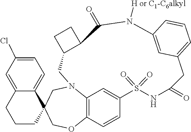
C1N2C3=C(C=CC(=C3)S(=O)(=O)NC(=O)CC3=CC=CC(=C3)N([H or C1-C6alkyl])C(=O)C3C1CC3)OCC1(C3=CC=C(Cl)C=C3CCC1)C2
